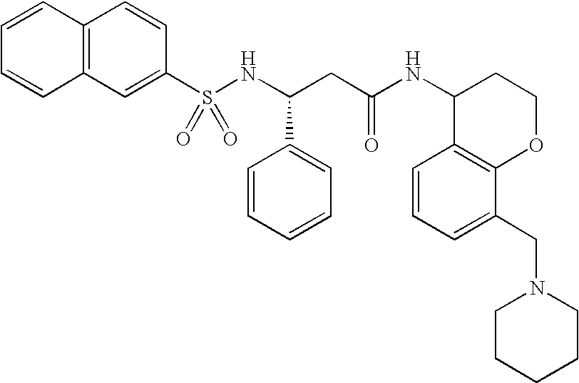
C1=CC2=C(C=C1)C=C(S(NC(CC(NC1C3=C(OCC1)C(CN1CCCCC1)=CC=C3)=O)C1=CC=CC=C1)(=O)=O)C=C2
